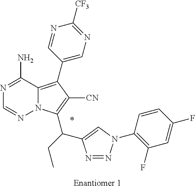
C12=C(C3=CN=C([CF3])N=C3)C([CN])=C(C(C3=CN(C4=C(F)C=C(F)C=C4)N=N3)CC)N1N=CN=C2N.*.[Enantiomer 1]
